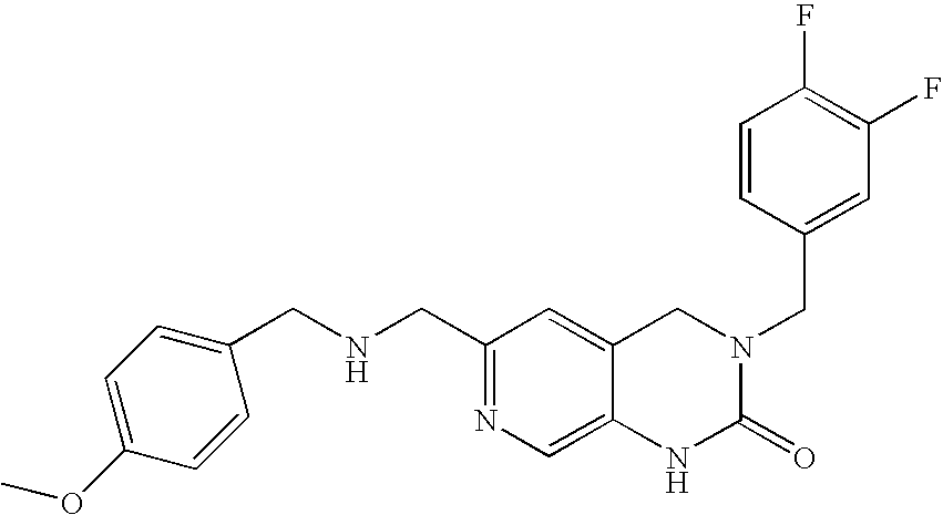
C(C1=NC=C2C(=C1)CN(CC1=CC(F)=C(F)C=C1)C(=O)N2)NCC1=CC=C(OC)C=C1
